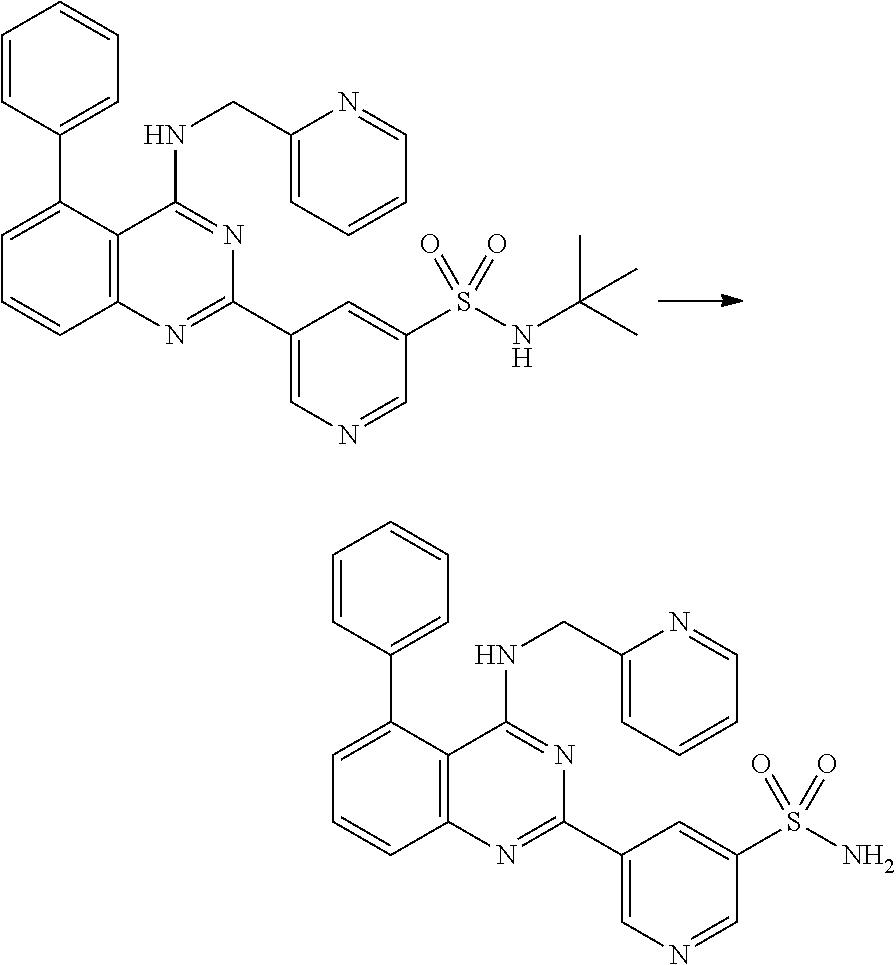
C1(C2=NC3=C(C(NCC4=CC=CC=N4)=N2)C(C2=CC=CC=C2)=CC=C3)=CN=CC(S(N)(=O)=O)=C1.C1(C2=NC3=C(C(NCC4=CC=CC=N4)=N2)C(C2=CC=CC=C2)=CC=C3)=CN=CC(S(NC(C)(C)C)(=O)=O)=C1
